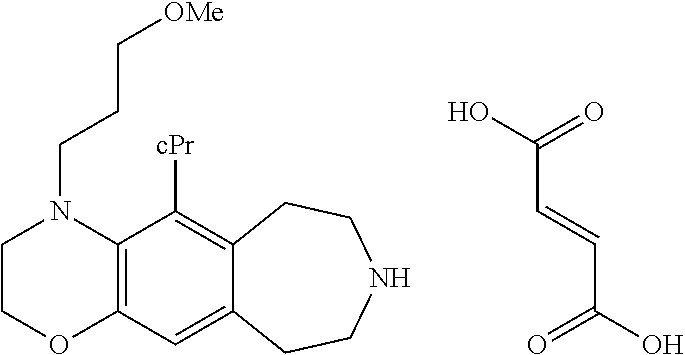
OC(=O)C=CC(O)=O.C1COC2=C(N1CCC[OMe])C([cPr])=C1C(=C2)CCNCC1
